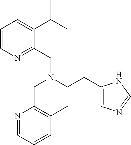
N1=CC=CC(C)=C1CN(CC1=NC=CC=C1C(C)C)CCC1=CN=CN1
